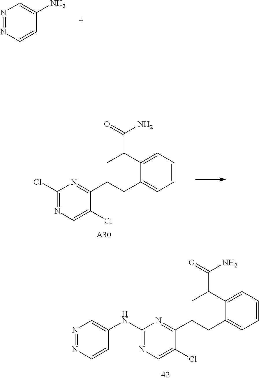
C1=CC=C(C(C(=O)N)C)C(CCC2=NC(Cl)=NC=C2Cl)=C1.[A30].C1=CC=C(C(C(=O)N)C)C(CCC2=NC(NC3=CN=NC=C3)=NC=C2Cl)=C1.N1=NC=CC(N)=C1
